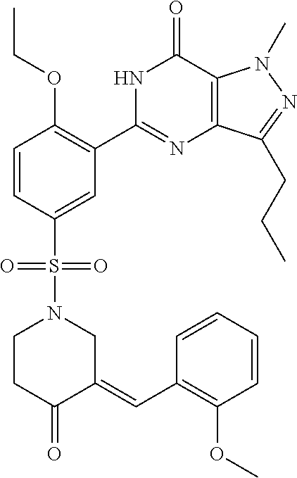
C1=CC(S(N2CC(=CC3=C(OC)C=CC=C3)C(=O)CC2)(=O)=O)=CC(C2=NC3=C(C(=O)N2)N(C)N=C3CCC)=C1OCC
